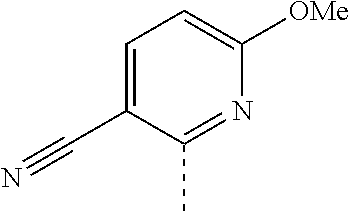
C1=C(C#N)C(C)=NC([OMe])=C1
